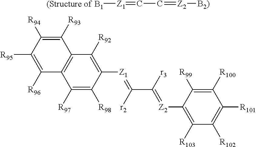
C1([R97])=C([R98])C([Z1]=C(C([r3])=[Z2]C2=C([R103])C([R102])=C([R101])C([R100])=C2[R99])[r2])=C([R92])C2=C1C([R96])=C([R95])C([R94])=C2[R93].[(Structure of B1][Z1]=CC=[Z2][B2)]
